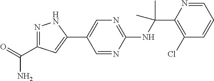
C1(NC(C2=C(Cl)C=CC=N2)(C)C)=NC=C(C2=CC(C(=O)N)=NN2)C=N1
